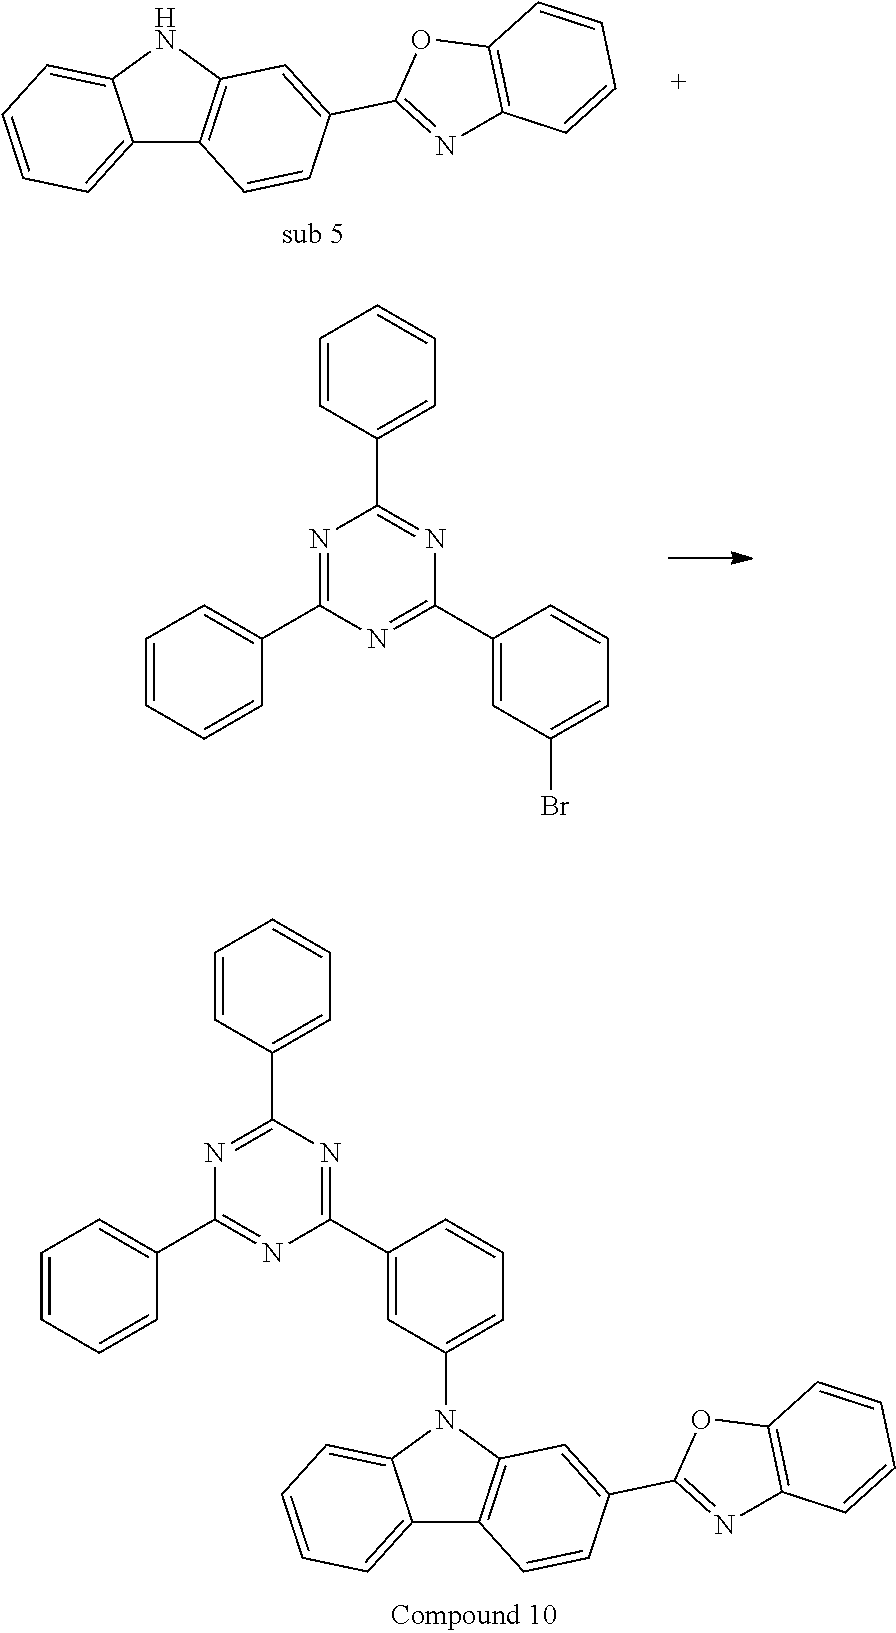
C12=CC=CC=C1NC1=C2C=CC(C2=NC3=C(O2)C=CC=C3)=C1.C1(C2=CC=CC=C2)=NC(C2=CC=CC=C2)=NC(C2=CC(Br)=CC=C2)=N1.C1(C2=CC(N3C4=C(C5=CC=CC=C53)C=CC(C3=NC5=C(O3)C=CC=C5)=C4)=CC=C2)=NC(C2=CC=CC=C2)=NC(C2=CC=CC=C2)=N1
